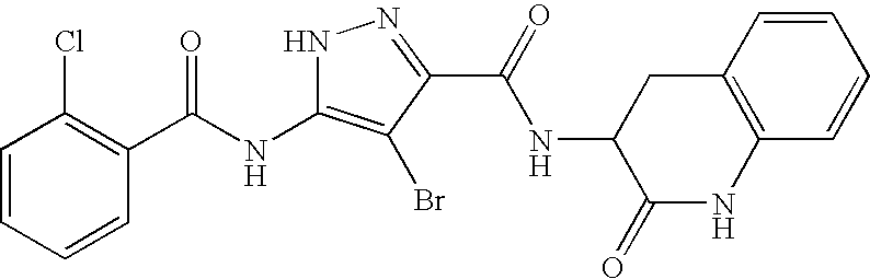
C1=CC=CC(C(=O)NC2=C(Br)C(C(=O)NC3C(=O)NC4=C(C3)C=CC=C4)=NN2)=C1Cl
